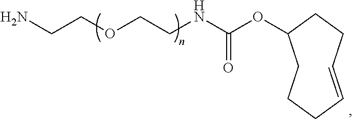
NCCOCCNC(OC1CCCC=CCC1)=O
